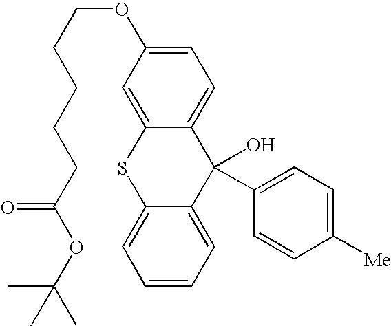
C1=C(OCCCCCC(OC(C)(C)C)=O)C=C2C(=C1)C(O)(C1=CC=C([Me])C=C1)C1=CC=CC=C1S2
